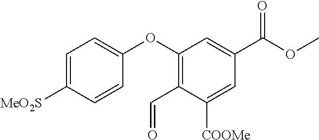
C1=C([MeO2S])C=CC(OC2=C(C=O)C([COOMe])=CC(C(OC)=O)=C2)=C1
